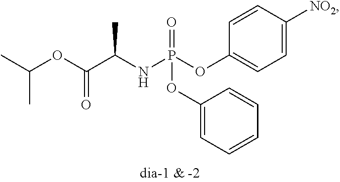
C1=C([NO2])C=CC(OP(NC(C(OC(C)C)=O)C)(=O)OC2=CC=CC=C2)=C1
